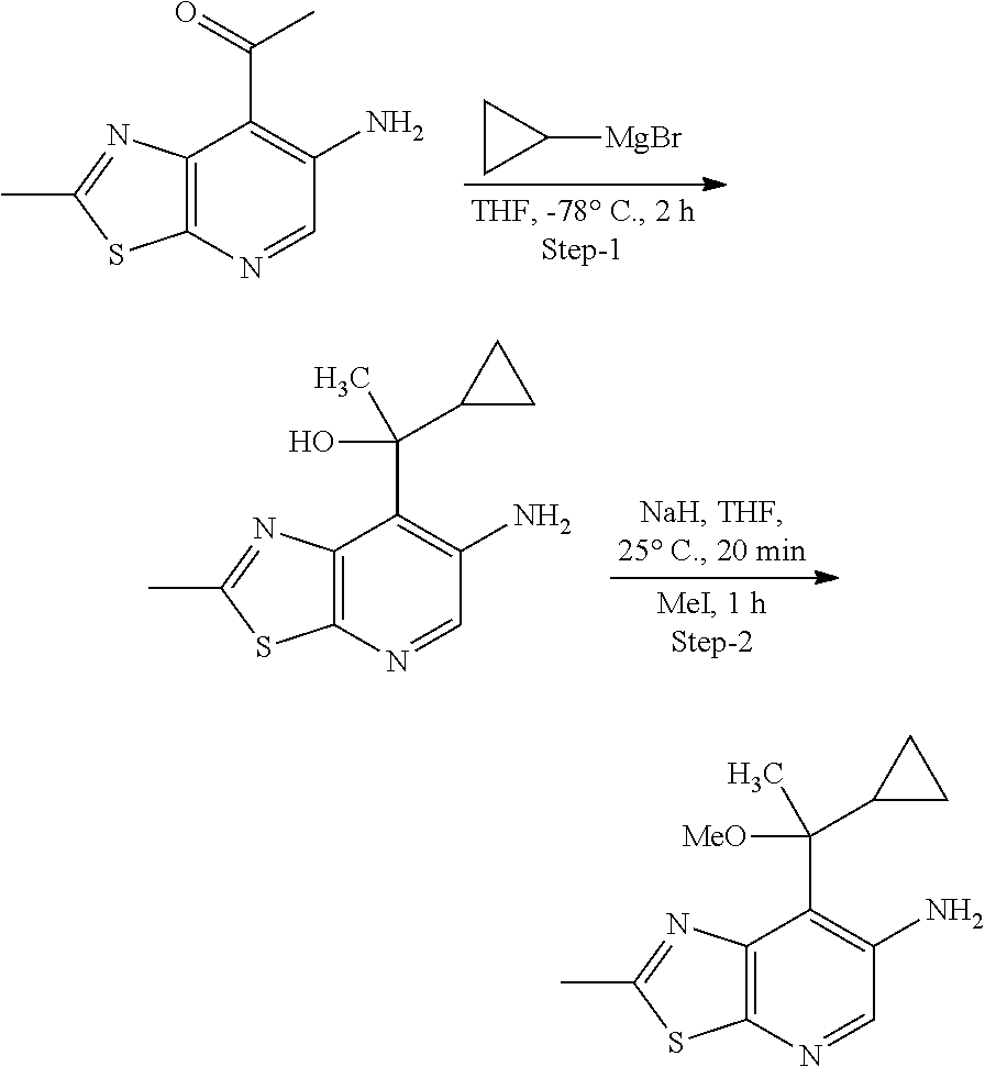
C12=C(N=CC(N)=C1C(O)(C)C1CC1)SC(C)=N2.C12=C(N=CC(N)=C1C([MeO])(C)C1CC1)SC(C)=N2.C12=C(N=CC(N)=C1C(=O)C)SC(C)=N2.C1CC1[MgBr]
